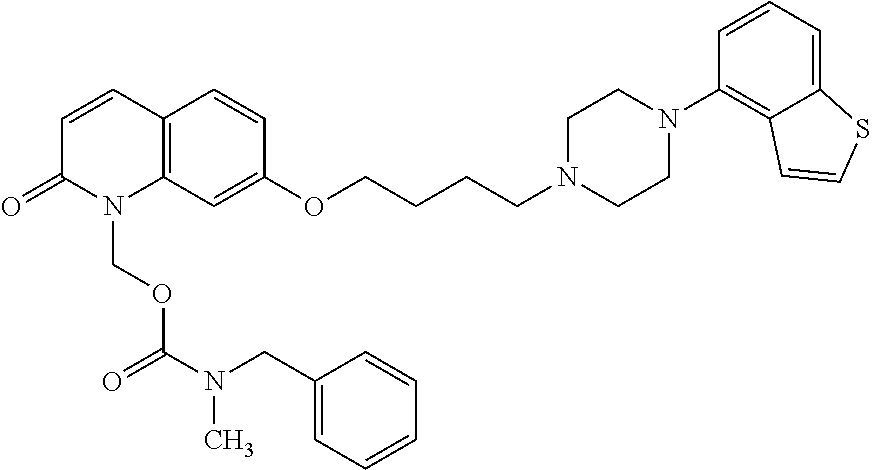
C1=CC2=C(N(COC(=O)N(CC3=CC=CC=C3)C)C1=O)C=C(OCCCCN1CCN(C3=C4C(=CC=C3)SC=C4)CC1)C=C2
